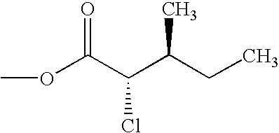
O(C(C(C(CC)C)Cl)=O)C
